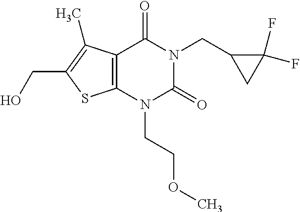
C12=C(N(CCOC)C(=O)N(CC3CC3(F)F)C1=O)SC(CO)=C2C
